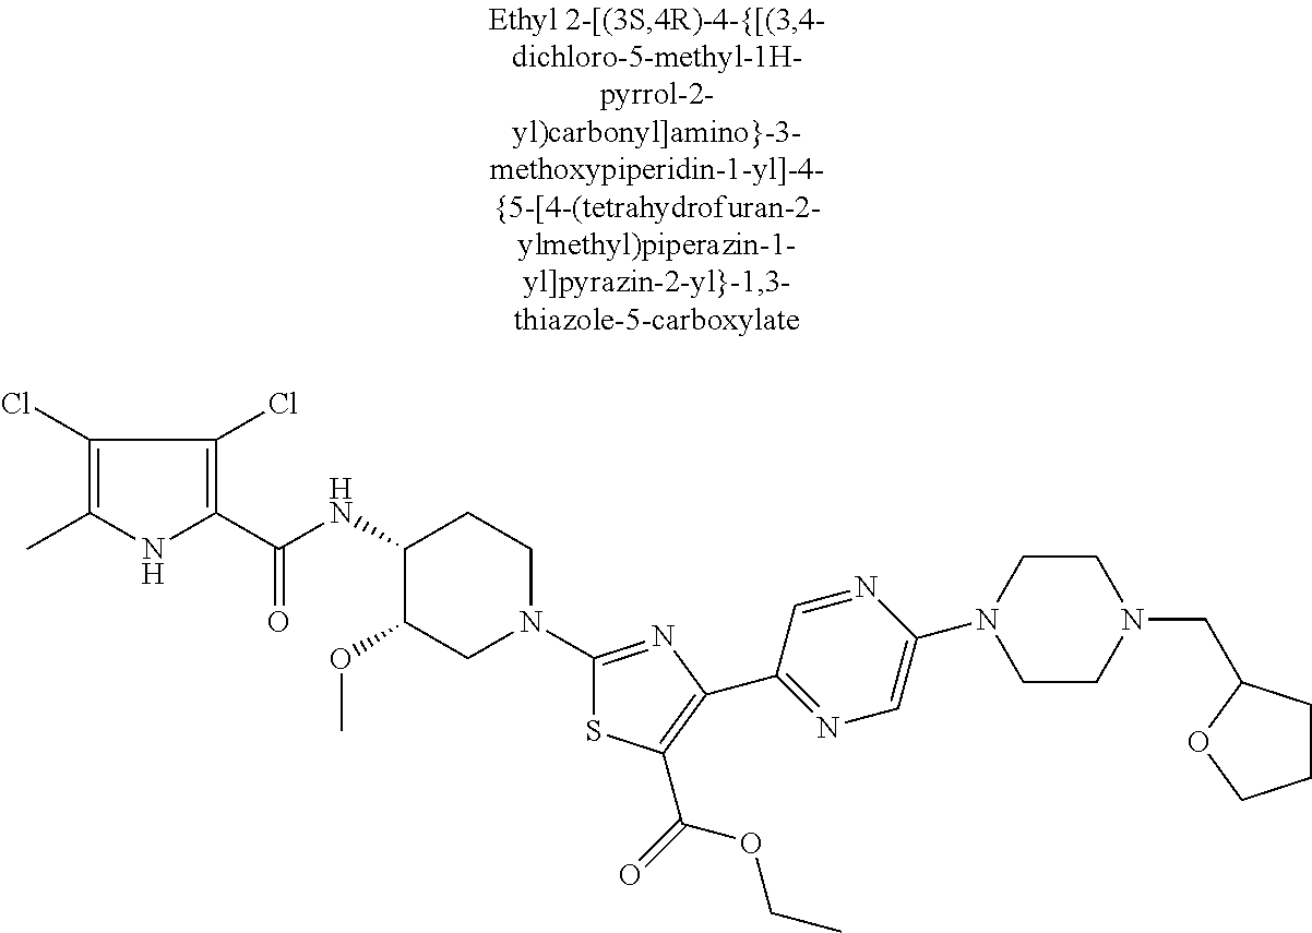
C1(Cl)=C(C)NC(C(NC2C(OC)CN(C3=NC(C4=NC=C(N5CCN(CC6CCCO6)CC5)N=C4)=C(C(=O)OCC)S3)CC2)=O)=C1Cl
